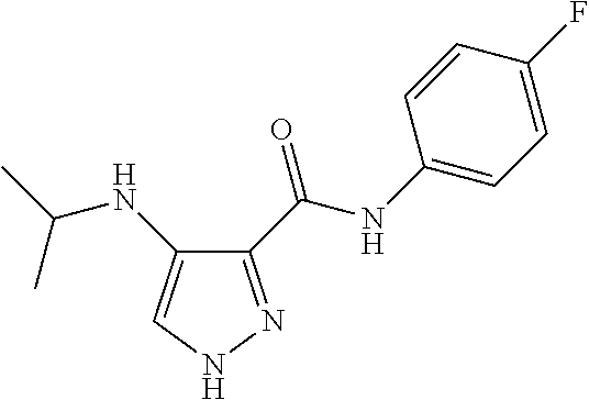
C(NC1=CNN=C1C(NC1=CC=C(F)C=C1)=O)(C)C
